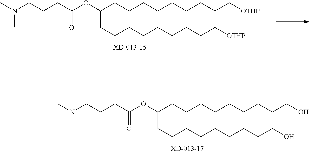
CN(CCCC(OC(CCCCCCCCCO)CCCCCCCCCO)=O)C.CN(CCCC(OC(CCCCCCCCC[OTHP])CCCCCCCCC[OTHP])=O)C
